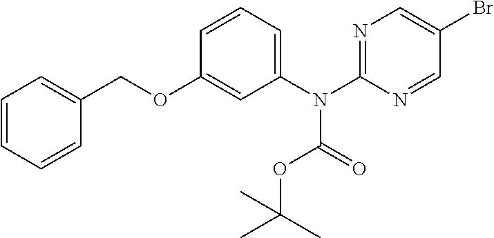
O(C1=CC(N(C2=NC=C(Br)C=N2)C(=O)OC(C)(C)C)=CC=C1)CC1=CC=CC=C1
